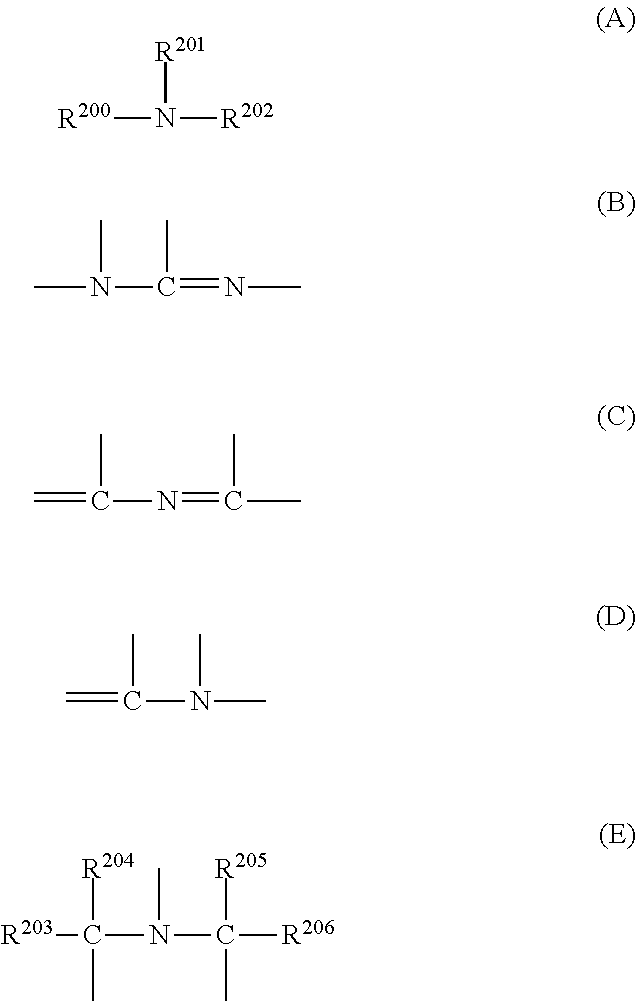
[R200]N([R202])[R201].CN(C(=NC)C)C.C=C(N=C(C)C)C.C=C(N(C)C)C.[R204]C(C)(N(C(C)([R205])[R206])C)[R203]
